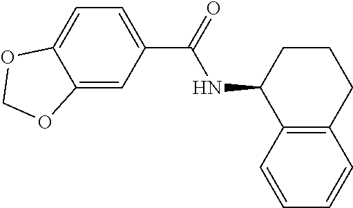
C12=CC(C(NC3CCCC4=C3C=CC=C4)=O)=CC=C1OCO2
